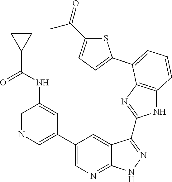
C1=NC=C(C2=CN=C3C(=C2)C(C2=NC4=C(N2)C=CC=C4C2=CC=C(C(=O)C)S2)=NN3)C=C1NC(C1CC1)=O
